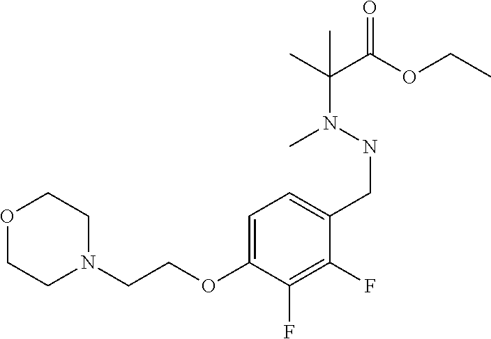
N(CC1=CC=C(OCCN2CCOCC2)C(F)=C1F)N(C(C)(C(OCC)=O)C)C
